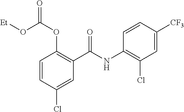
C1=CC(Cl)=CC(C(NC2=C(Cl)C=C([CF3])C=C2)=O)=C1OC(=O)O[Et]
